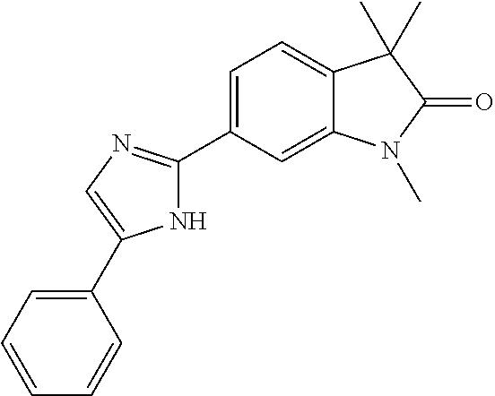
N1C(C2=CC=C3C(=C2)N(C)C(=O)C3(C)C)=NC=C1C1=CC=CC=C1
